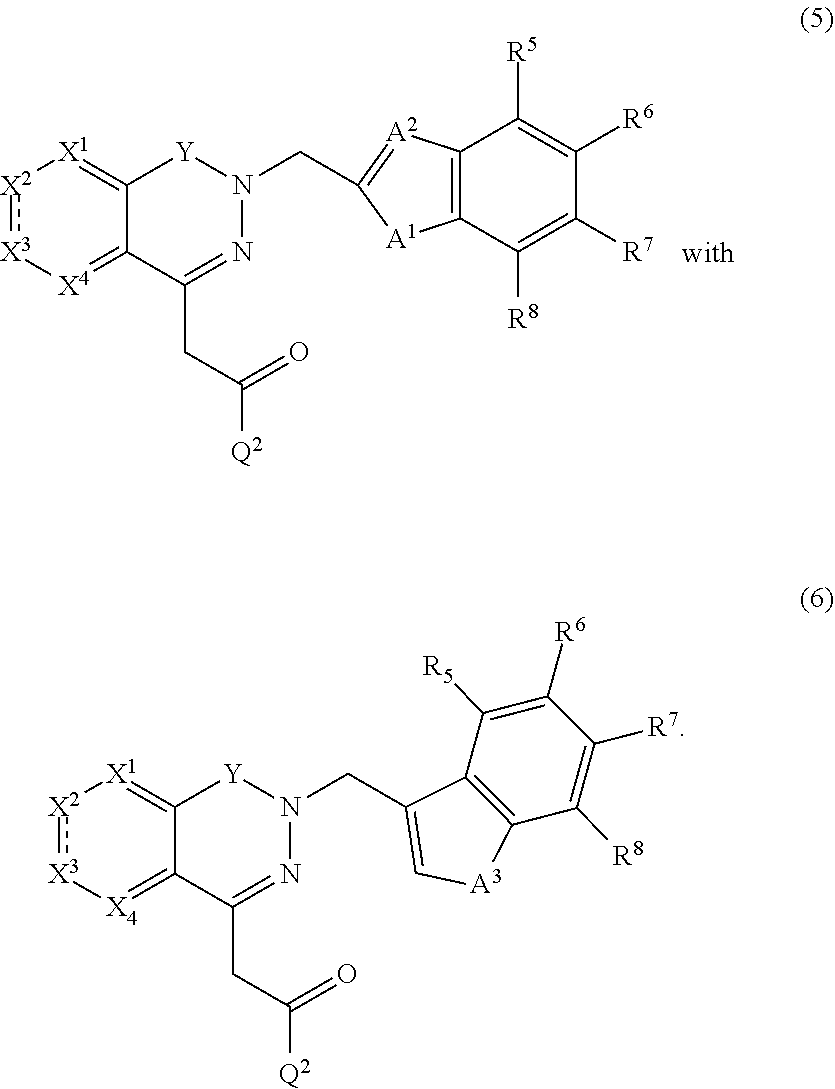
[X2]1:[X3][X4]=C2C(=[X1]1)[Y]N(CC1=C[A3]C3=C1C([R5])=C([R6])C([R7])=C3[R8])N=C2CC([Q2])=O.[X2]1:[X3][X4]=C2C(=[X1]1)[Y]N(CC1=[A2]C3=C([A1]1)C([R8])=C([R7])C([R6])=C3[R5])N=C2CC([Q2])=O
